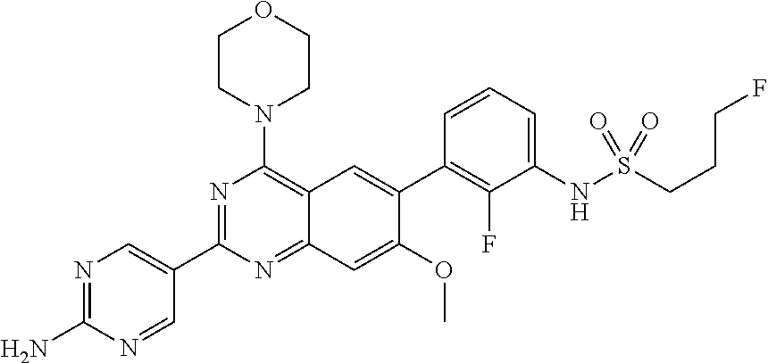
C12=C(N3CCOCC3)N=C(C3=CN=C(N)N=C3)N=C1C=C(OC)C(C1=C(F)C(NS(CCCF)(=O)=O)=CC=C1)=C2
